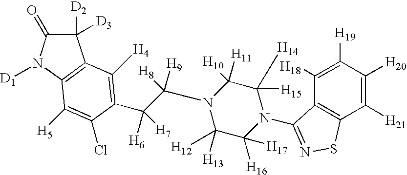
C1([D2])([D3])C(=O)N([D1])C2=C1C([H4])=C(C(C(N1C([H13])([H12])C([H16])([H17])N(C3=NSC4=C3C([H18])=C([H19])C([H20])=C4[H21])C([H15])([H14])C1([H11])[H10])([H8])[H9])([H6])[H7])C(Cl)=C2[H5]
